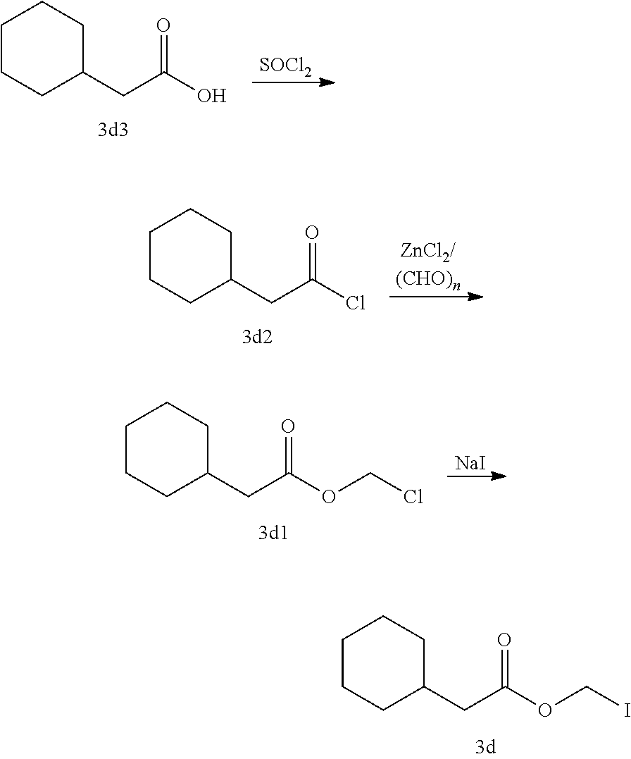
[SOCl2].O=C(O)CC1CCCCC1.[ZnCl2/(CHO)n].O=C(Cl)CC1CCCCC1.[NaI].O=C(OCCl)CC1CCCCC1.O=C(OCI)CC1CCCCC1
